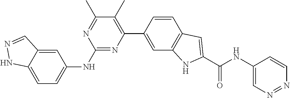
C1=CC(C2=C(C)C(C)=NC(NC3=CC=C4C(=C3)C=NN4)=N2)=CC2=C1C=C(C(NC1=CN=NC=C1)=O)N2
